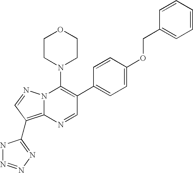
N1=CC(C2=CC=C(OCC3=CC=CC=C3)C=C2)=C(N2CCOCC2)N2C1=C(C1=NN=NN1)C=N2
